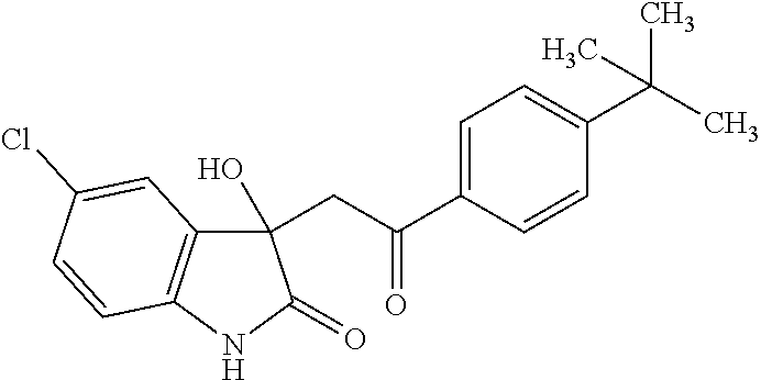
C1(CC(C2=CC=C(C(C)(C)C)C=C2)=O)(O)C2=C(NC1=O)C=CC(Cl)=C2
